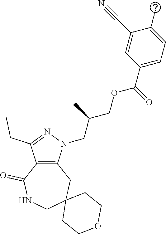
C12=C(N(CC(COC(C3=CC=C(C)C(C#N)=C3)=O)C)N=C1CC)CC1(CNC2=O)CCOCC1
